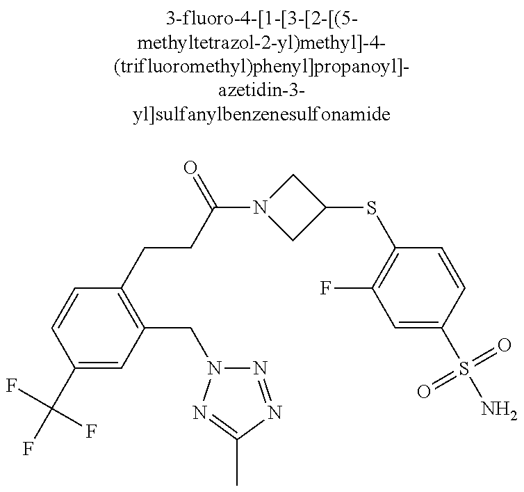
C1(C(F)(F)F)=CC(CN2N=NC(C)=N2)=C(CCC(N2CC(SC3=C(F)C=C(S(N)(=O)=O)C=C3)C2)=O)C=C1
